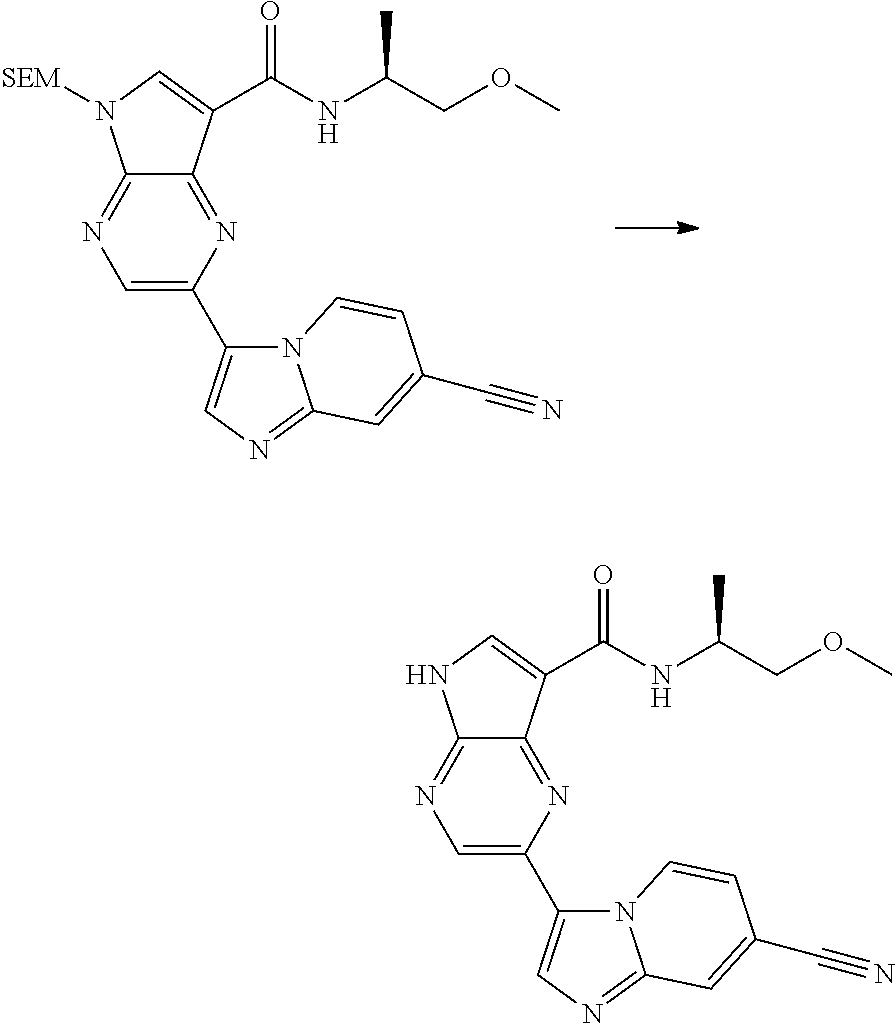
C1=C(C2=CN=C3N2C=CC(C#N)=C3)N=C2C(=N1)N([SEM])C=C2C(NC(COC)C)=O.C1=C(C2=CN=C3N2C=CC(C#N)=C3)N=C2C(=N1)NC=C2C(NC(COC)C)=O
